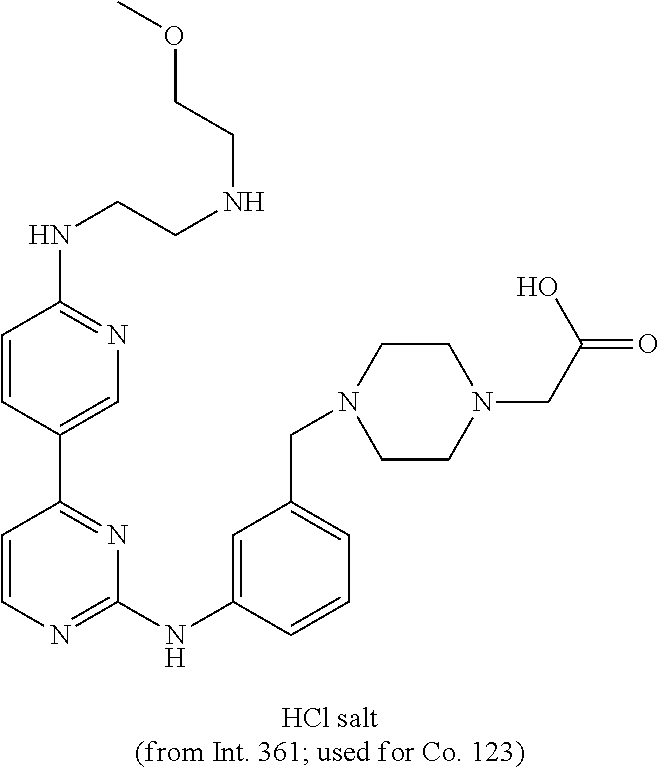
C1=C(C2=NC(NC3=CC(CN4CCN(CC(O)=O)CC4)=CC=C3)=NC=C2)C=CC(NCCNCCOC)=N1
